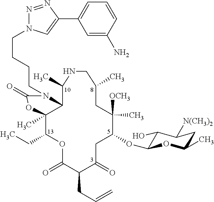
C12C(C)(C(CC)OC(=O)C(CC=C)C(=O)CC(OC3C(O)C([N(CH3)2])CC(C)O3)C(C)([OCH3])CC(C)CNC1C)OC(=O)N2CCCCN1N=NC(C2=CC=CC(N)=C2)=C1
